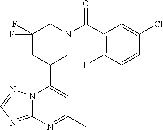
N12C(=NC=N1)N=C(C)C=C2C1CN(C(=O)C2=C(F)C=CC(Cl)=C2)CC(F)(F)C1
